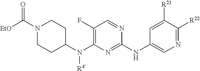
N1=C([R22])C([R21])=CC(NC2=NC(N(C3CCN(C([EtO])=O)CC3)[R4])=C(F)C=N2)=C1
